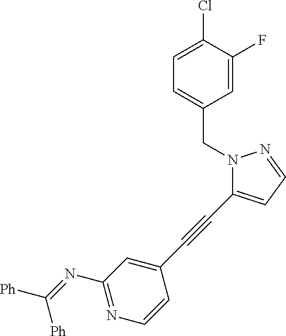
C1(Cl)=CC=C(CN2C(C#CC3=CC(N=C([Ph])[Ph])=NC=C3)=CC=N2)C=C1F
